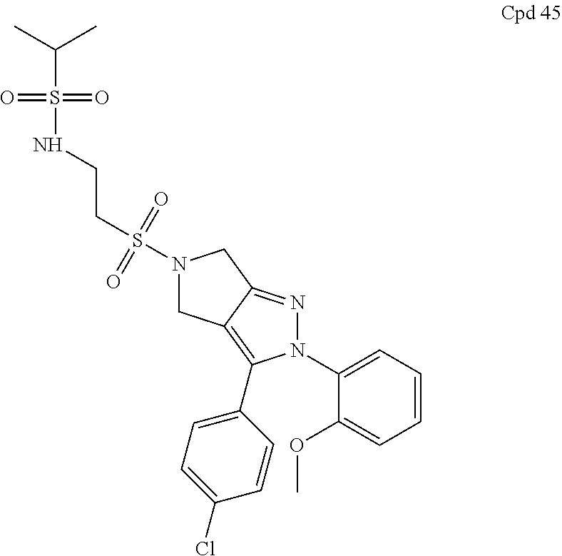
N1(C2=CC=CC=C2OC)N=C2C(=C1C1=CC=C(Cl)C=C1)CN(S(=O)(=O)CCNS(=O)(=O)C(C)C)C2
